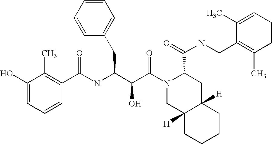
C(NC(C(C(N1CC2([H])C([H])(CC1C(NCC1=C(C)C=CC=C1C)=O)CCCC2)=O)O)CC1=CC=CC=C1)(C1=C(C)C(O)=CC=C1)=O
